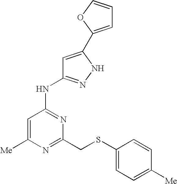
N(C1=NC(CSC2=CC=C([Me])C=C2)=NC([Me])=C1)C1=NNC(C2=CC=CO2)=C1
